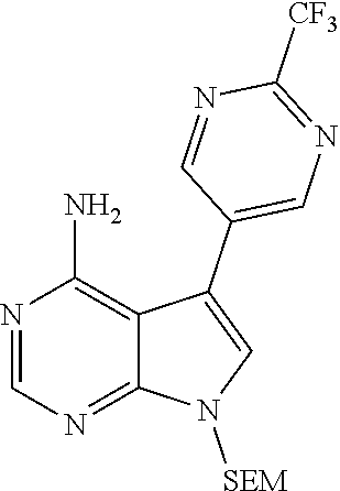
N1=CN=C2C(=C1N)C(C1=CN=C([CF3])N=C1)=CN2[SEM]
